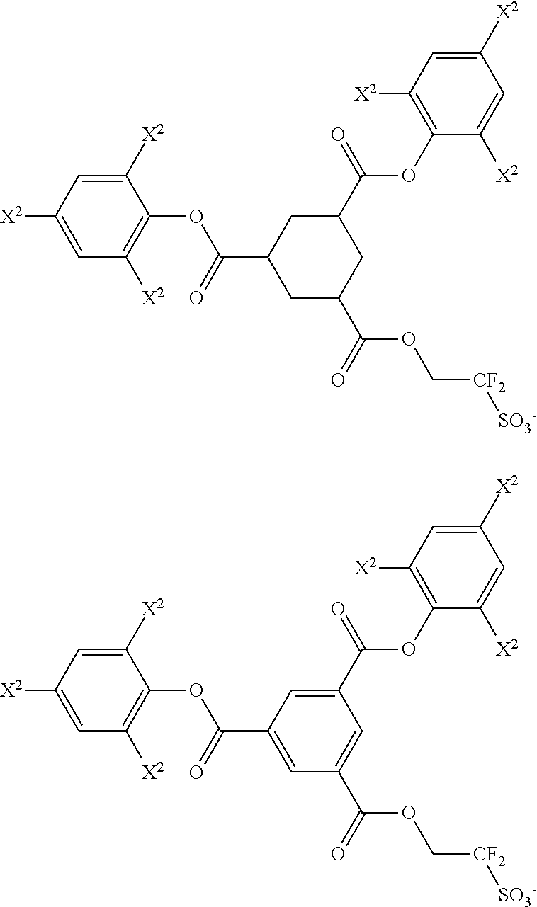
C1([X2])=CC([X2])=C(OC(=O)C2CC(C(=O)OC[CF2][SO3-])CC(C(=O)OC3=C([X2])C=C([X2])C=C3[X2])C2)C([X2])=C1.C1([X2])=CC([X2])=C(OC(=O)C2=CC(C(=O)OC[CF2][SO3-])=CC(C(=O)OC3=C([X2])C=C([X2])C=C3[X2])=C2)C([X2])=C1
